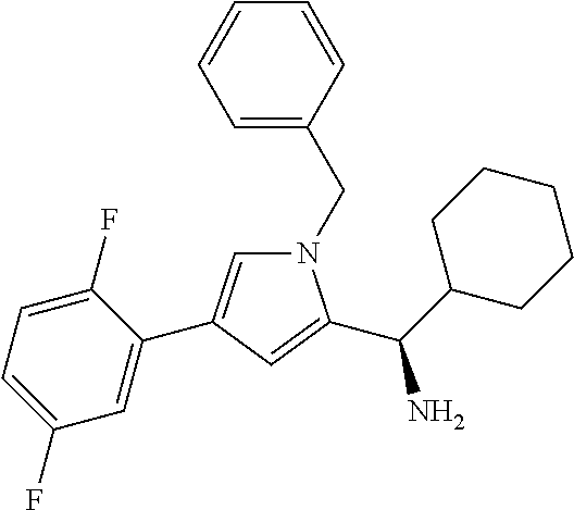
N1(CC2=CC=CC=C2)C=C(C2=CC(F)=CC=C2F)C=C1C(N)C1CCCCC1
